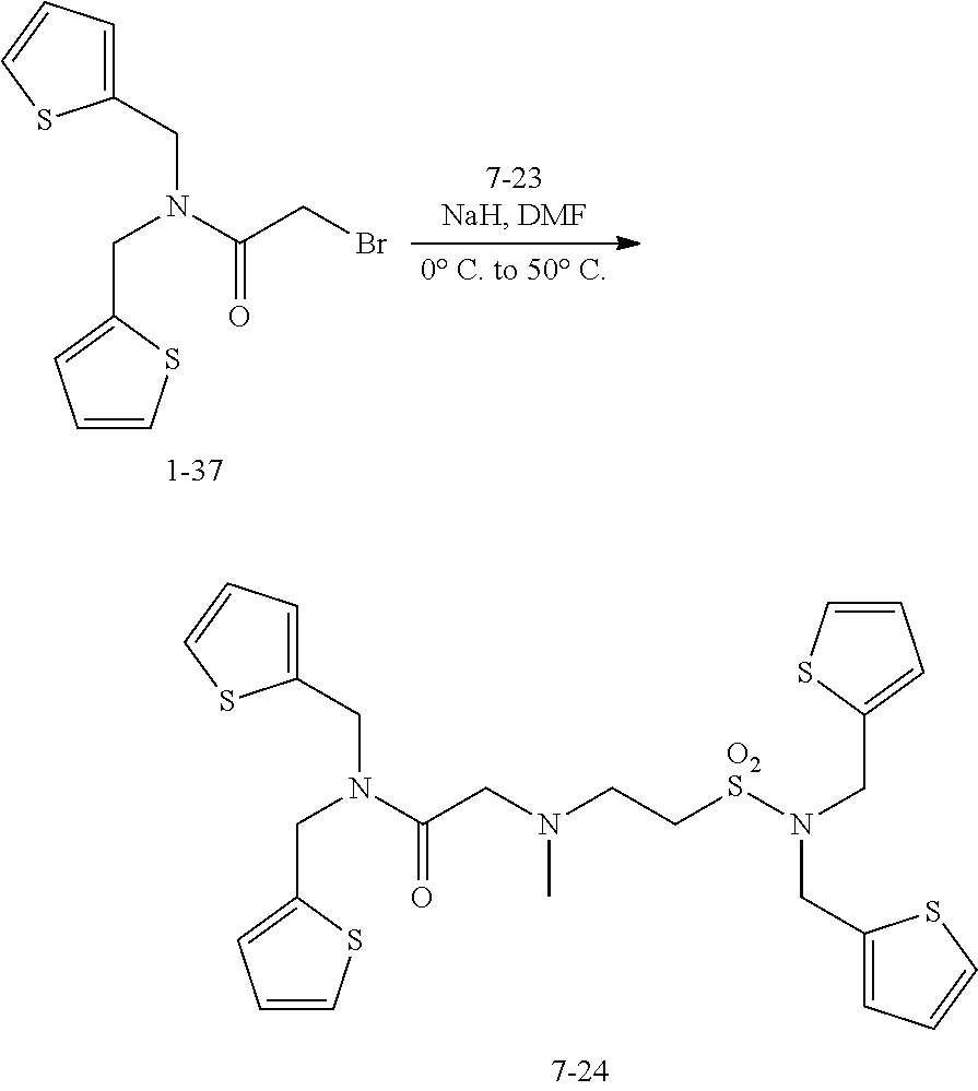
C1(CN(C(CBr)=O)CC2=CC=CS2)=CC=CS1.C1(CN(C(CN(CC[O2S]N(CC2=CC=CS2)CC2=CC=CS2)C)=O)CC2=CC=CS2)=CC=CS1
